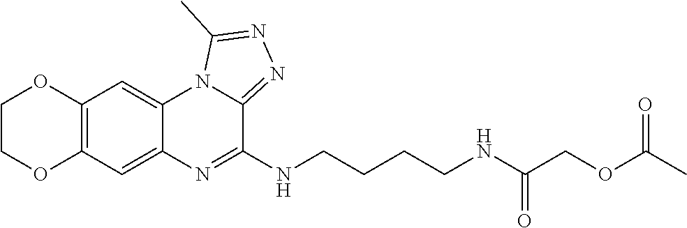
C12=C(C=C3C(=C1)N1C(=NN=C1C)C(NCCCCNC(COC(C)=O)=O)=N3)OCCO2
